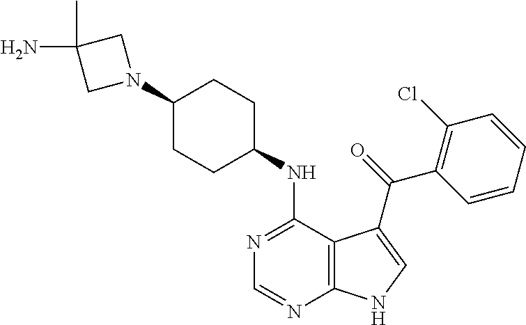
C1(N2CC(N)(C)C2)CCC(NC2=NC=NC3=C2C(C(=O)C2=C(Cl)C=CC=C2)=CN3)CC1
